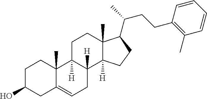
C1C(O)CC2=CCC3([H])C([H])(C2(C)C1)CCC1(C)C3([H])CCC1C(CCC1=C(C)C=CC=C1)C
